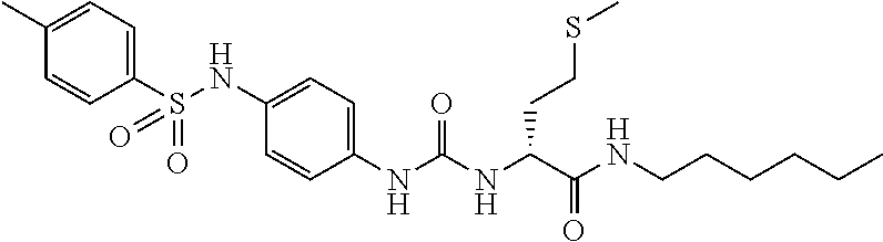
C1(C)=CC=C(S(NC2=CC=C(NC(NC(C(NCCCCCC)=O)CCSC)=O)C=C2)(=O)=O)C=C1
